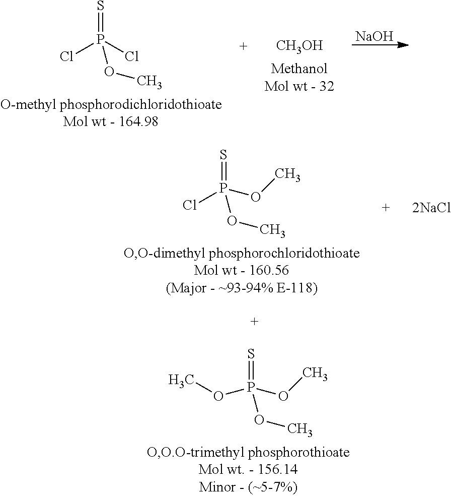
[CH3OH].ClP(Cl)(=S)OC.[NaOH].O(P(OC)(=S)OC)C.ClP(OC)(=S)OC.[2NaCl]
